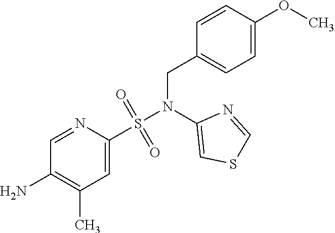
NC1=C(C)C=C(S(N(C2=CSC=N2)CC2=CC=C(OC)C=C2)(=O)=O)N=C1
